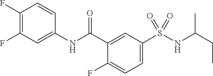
C1(F)=C(F)C=C(NC(C2=CC(S(NC(CC)C)(=O)=O)=CC=C2F)=O)C=C1
